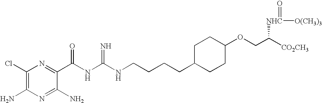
C1(Cl)=C(N)N=C(N)C(C(NC(NCCCCC2CCC(OCC([CO2CH3])[NHC]([O(CH3)3])=O)CC2)=N)=O)=N1
